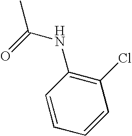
C1=CC=CC(Cl)=C1NC(C)=O
